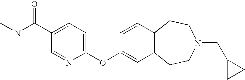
C1(OC2=CC3=C(C=C2)CCN(CC2CC2)CC3)=CC=C(C(NC)=O)C=N1
